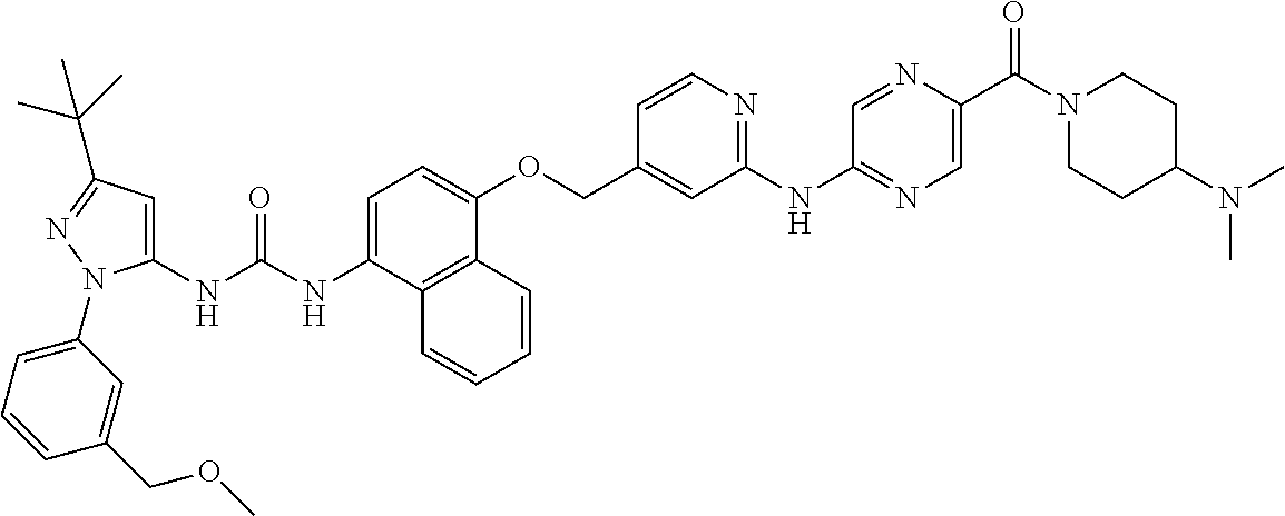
N(C(NC1=CC(C(C)(C)C)=NN1C1=CC=CC(COC)=C1)=O)C1=CC=C(OCC2=CC(NC3=NC=C(C(N4CCC(N(C)C)CC4)=O)N=C3)=NC=C2)C2=C1C=CC=C2
